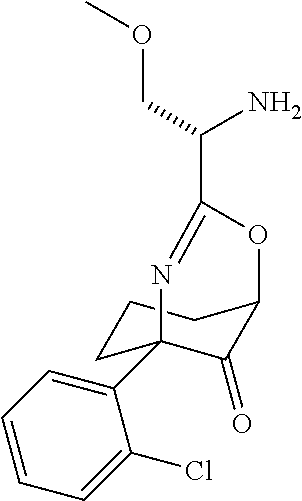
C1CC2(C3=CC=CC=C3Cl)C(=O)C(C1)OC(C(COC)N)=N2
